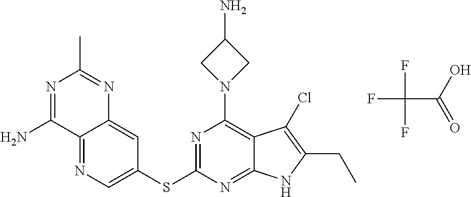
C12=NC=C(SC3=NC(N4CC(N)C4)=C4C(=N3)NC(CC)=C4Cl)C=C1N=C(C)N=C2N.FC(C(O)=O)(F)F
